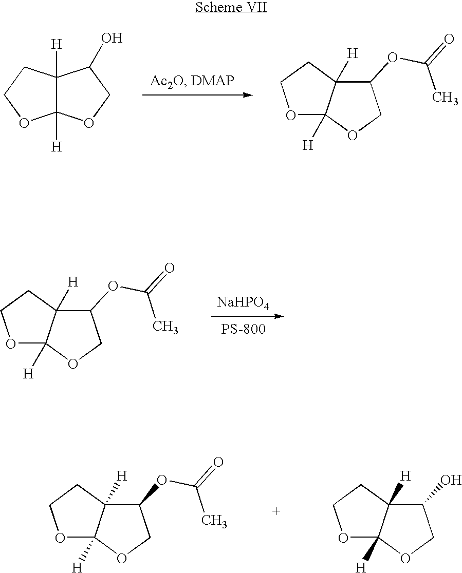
C12([H])C([H])(CCO1)C(O)CO2.C1(OC(C)=O)C2([H])C([H])(OC1)OCC2.C1(OC(C)=O)C2([H])C([H])(OC1)OCC2.[NaHPO4].C1(OC(C)=O)C2([H])C([H])(OC1)OCC2.C1(O)C2([H])C([H])(OC1)OCC2
